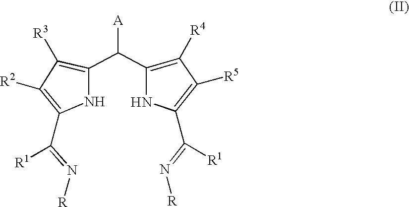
C1([R3])=C(C(C2=C([R4])C([R5])=C(C(=N[R])[R1])N2)[A])NC(C(=N[R])[R1])=C1[R2]
